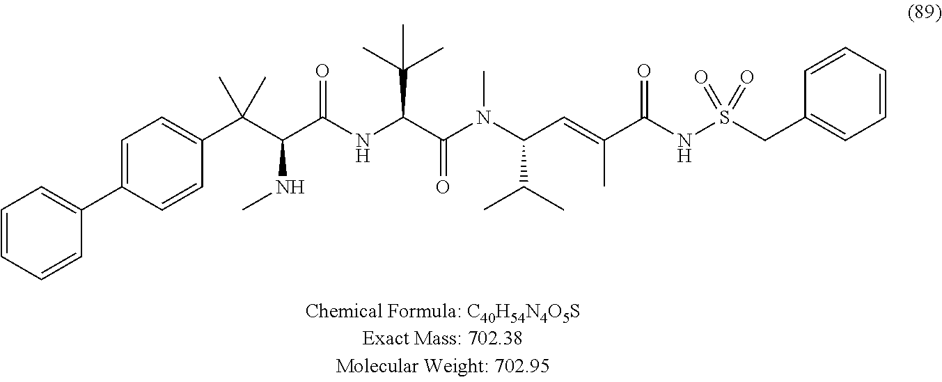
C1=CC=CC(C2=CC=C(C(C(C(NC(C(N(C(C=C(C(NS(CC3=CC=CC=C3)(=O)=O)=O)C)C(C)C)C)=O)C(C)(C)C)=O)NC)(C)C)C=C2)=C1
